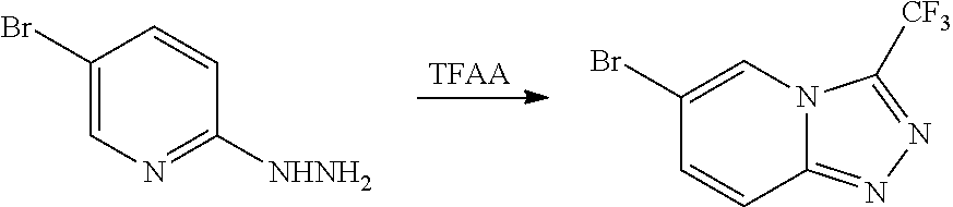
[TFAA].C1(Br)=CN=C([NHNH2])C=C1.C1(Br)=CN2C(=NN=C2[CF3])C=C1
